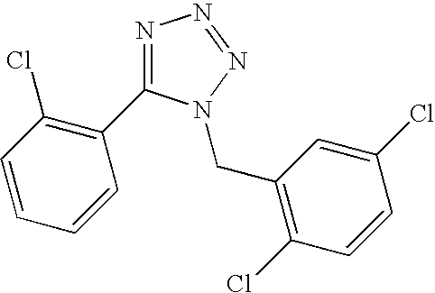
N1=C(C2=C(Cl)C=CC=C2)N(CC2=C(Cl)C=CC(Cl)=C2)N=N1
